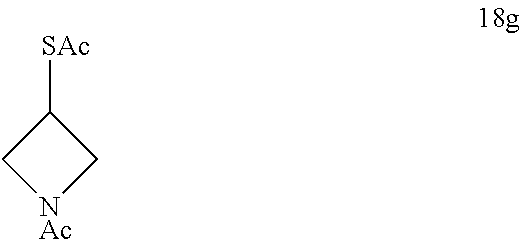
[SAc]C1C[NAc]C1
